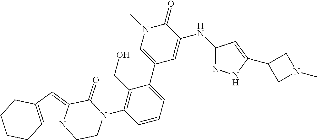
C12=C(C=C3N1CCN(C1=C(CO)C(C4=CN(C)C(=O)C(NC5=NNC(C6CN(C)C6)=C5)=C4)=CC=C1)C3=O)CCCC2
